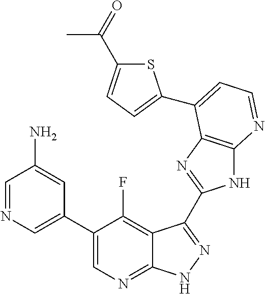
C1=NC=C(C2=CN=C3C(=C2F)C(C2=NC4=C(N2)N=CC=C4C2=CC=C(C(=O)C)S2)=NN3)C=C1N
